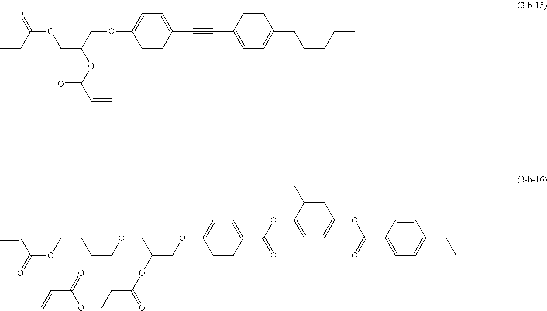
C=CC(OCC(OC(C=C)=O)COC1=CC=C(C#CC2=CC=C(CCCCC)C=C2)C=C1)=O.C(OC1=CC=C(C(OC2=CC=C(OC(C3=CC=C(CC)C=C3)=O)C=C2C)=O)C=C1)C(COCCCCOC(=O)C=C)OC(CCOC(C=C)=O)=O
